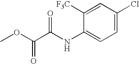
C1=C(Cl)C=C([F3C])C(NC(C(=O)OC)=O)=C1
